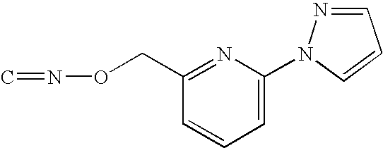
C1=C(N2N=CC=C2)N=C(CON=C)C=C1
